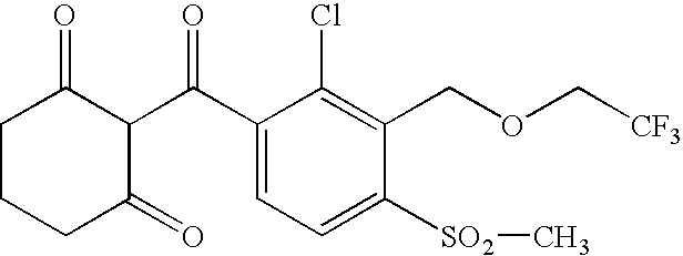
C1(C(=O)C2C(=O)CCCC2=O)=CC=C([SO2]C)C(COC[CF3])=C1Cl
